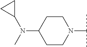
C1CC(N(C)C2CC2)CCN1C(C)C
